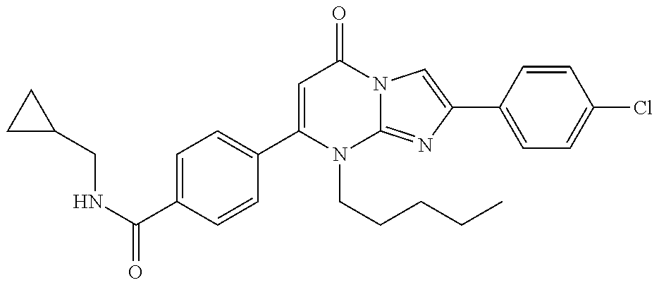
C1(CNC(=O)C2=CC=C(C3=CC(=O)N4C(=NC(C5=CC=C(Cl)C=C5)=C4)N3CCCCC)C=C2)CC1
